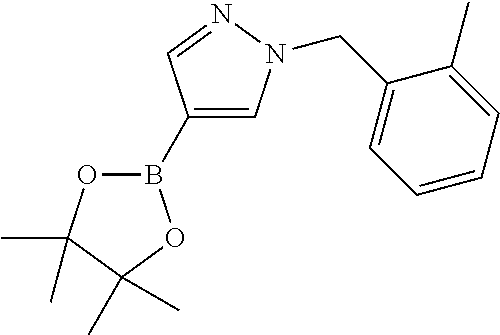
B1(C2=CN(CC3=CC=CC=C3C)N=C2)OC(C)(C)C(C)(C)O1
